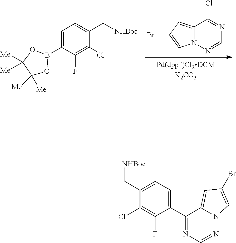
N12C(=CC(Br)=C1)C(Cl)=NC=N2.C1(B2OC([Me])([Me])C([Me])([Me])O2)=CC=C(C[NHBoc])C(Cl)=C1F.C1(C2=NC=NN3C2=CC(Br)=C3)=CC=C(C[NHBoc])C(Cl)=C1F
